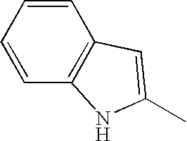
C1=CC2=C(C=C1)C=C(C)N2
